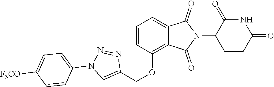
C1=CC(OCC2=CN(C3=CC=C([F3CO])C=C3)N=N2)=C2C(=C1)C(=O)N(C1CCC(=O)NC1=O)C2=O
